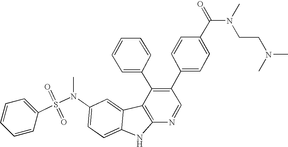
O=S(C1=CC=CC=C1)(=O)N(C1=CC=C2C(=C1)C1=C(N2)N=CC(C2=CC=C(C(N(C)CCN(C)C)=O)C=C2)=C1C1=CC=CC=C1)C
